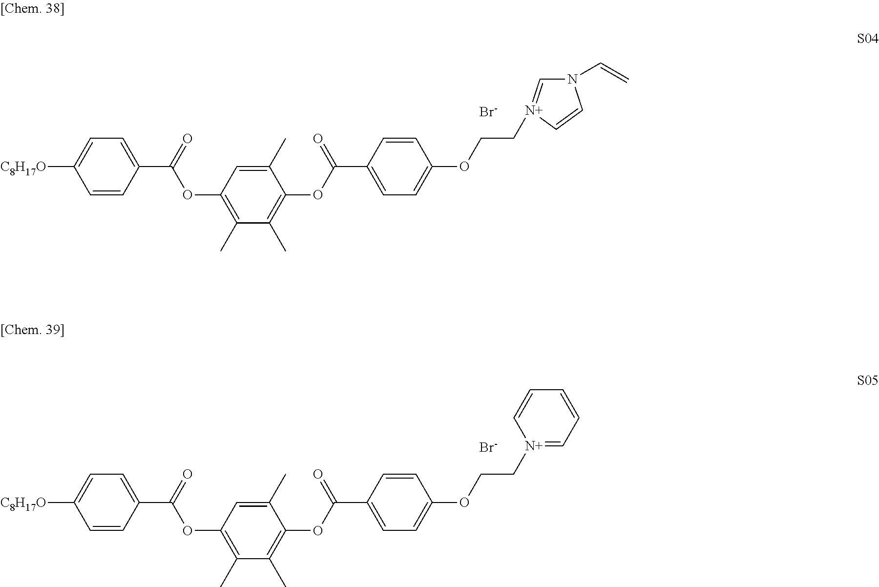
C1=CC(C(=O)OC2=C(C)C(C)=C(OC(C3=CC=C(OCC[N+]4=CC=CC=C4)C=C3)=O)C(C)=C2)=CC=C1[C8H17O].[Br-].C1=CC(C(=O)OC2=C(C)C(C)=C(OC(C3=CC=C(OCC[N+]4=CN(C=C)C=C4)C=C3)=O)C(C)=C2)=CC=C1[C8H17O].[Br-]
